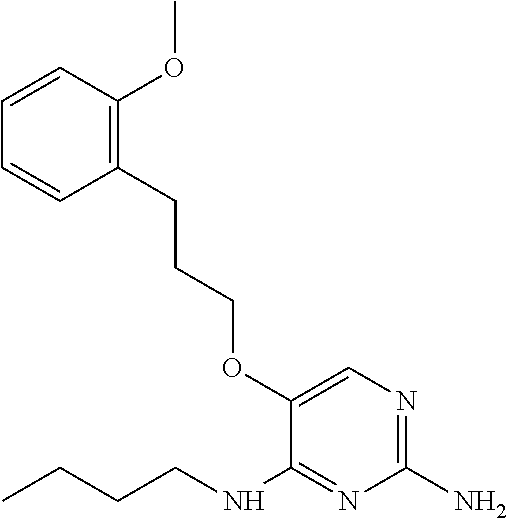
C1(OCCCC2=C(OC)C=CC=C2)=CN=C(N)N=C1NCCCC
